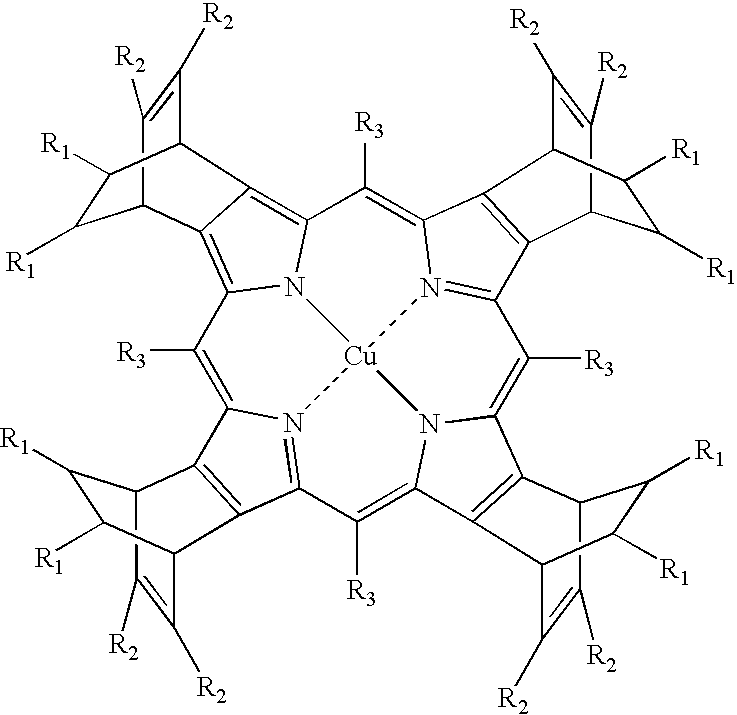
C1([R1])C2C([R2])=C([R2])C(C3=C2C2=C([R3])C4=C5C6C([R1])C([R1])C(C([R2])=C6[R2])C5=C5N4[Cu]46N7=C(C([R3])=C8N4C(=C([R3])C3=N26)C2=C8C3C([R1])C([R1])C2C([R2])=C3[R2])C2=C(C7=C5[R3])C3C([R2])=C([R2])C2C([R1])C3[R1])C1[R1]
